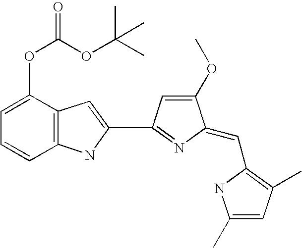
C1=C(OC(OC(C)(C)C)=O)C2=C(C=C1)NC(C1=NC(=CC3=C(C)C=C(C)N3)C(OC)=C1)=C2
